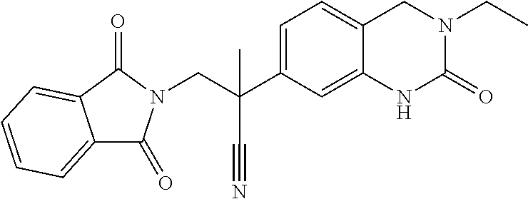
C1=C(C(CN2C(=O)C3=CC=CC=C3C2=O)(C)C#N)C=C2C(=C1)CN(CC)C(=O)N2
